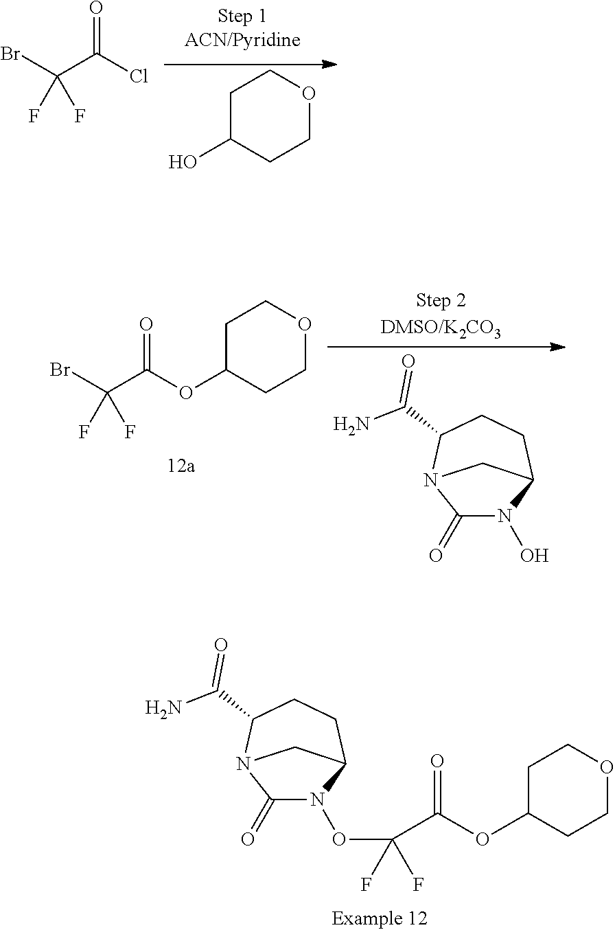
C1(=O)N(OC(C(OC2CCOCC2)=O)(F)F)C2CCC(C(N)=O)N1C2.BrC(C(Cl)=O)(F)F.C1C(O)CCOC1.C1(=O)N(O)C2CCC(C(N)=O)N1C2.BrC(C(OC1CCOCC1)=O)(F)F
